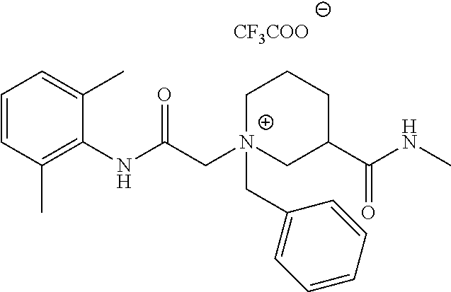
C1=CC(C)=C(NC(C[N+]2(CC3=CC=CC=C3)CC(C(NC)=O)CCC2)=O)C(C)=C1.[CF3COO]
